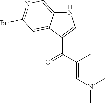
N1C2=CN=C(Br)C=C2C(C(C(=CN(C)C)C)=O)=C1
